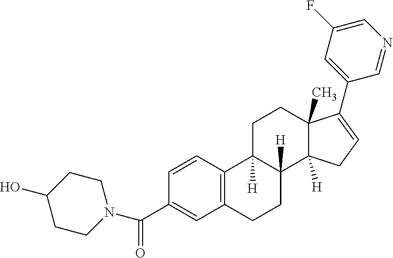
C1=CC(C(N2CCC(O)CC2)=O)=CC2=C1C1([H])C([H])(CC2)C2([H])C(C)(CC1)C(C1=CC(F)=CN=C1)=CC2
